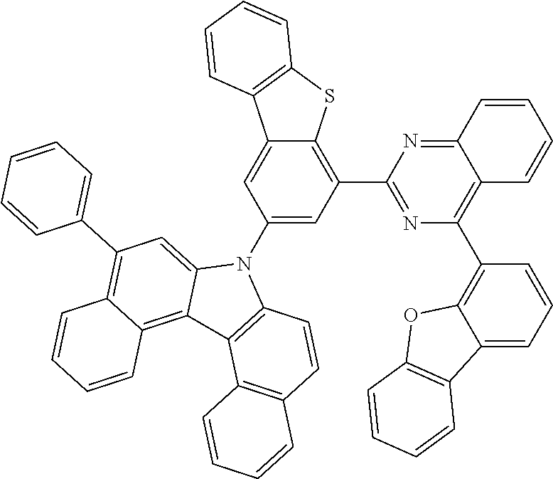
C12=NC(C3=C4C(=CC(N5C6=CC(C7=CC=CC=C7)=C7C(=C6C6=C5C=CC5=C6C=CC=C5)C=CC=C7)=C3)C3=C(S4)C=CC=C3)=NC(C3=C4C(=CC=C3)C3=C(O4)C=CC=C3)=C1C=CC=C2
